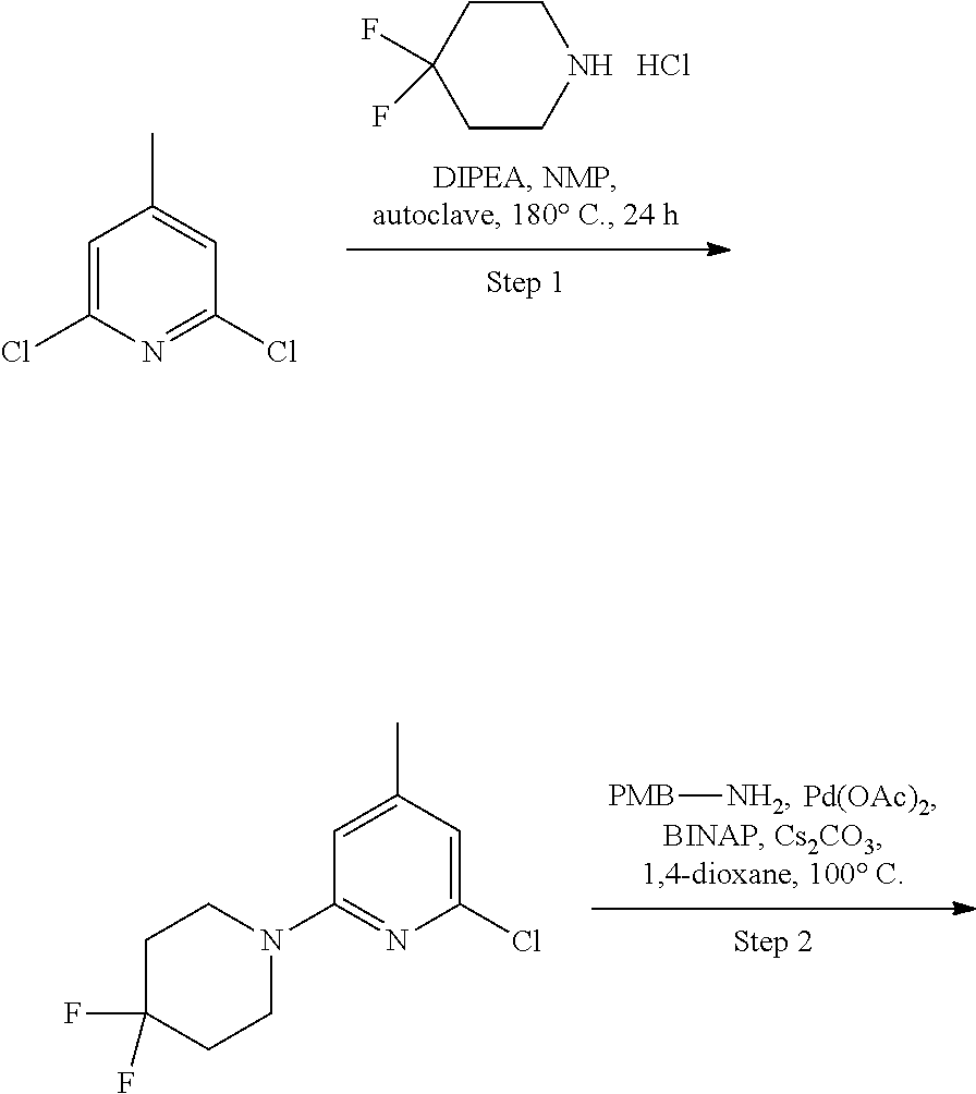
C1CNCCC1(F)F.Cl.C1(Cl)=NC(Cl)=CC(C)=C1.C1(N2CCC(F)(F)CC2)=NC(Cl)=CC(C)=C1.[PMB][NH2]
